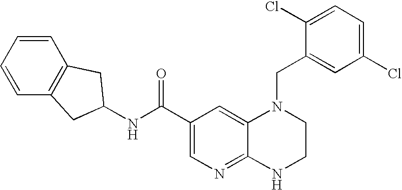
C12=NC=C(C(=O)NC3CC4=C(C=CC=C4)C3)C=C1N(CC1=CC(Cl)=CC=C1Cl)CCN2
